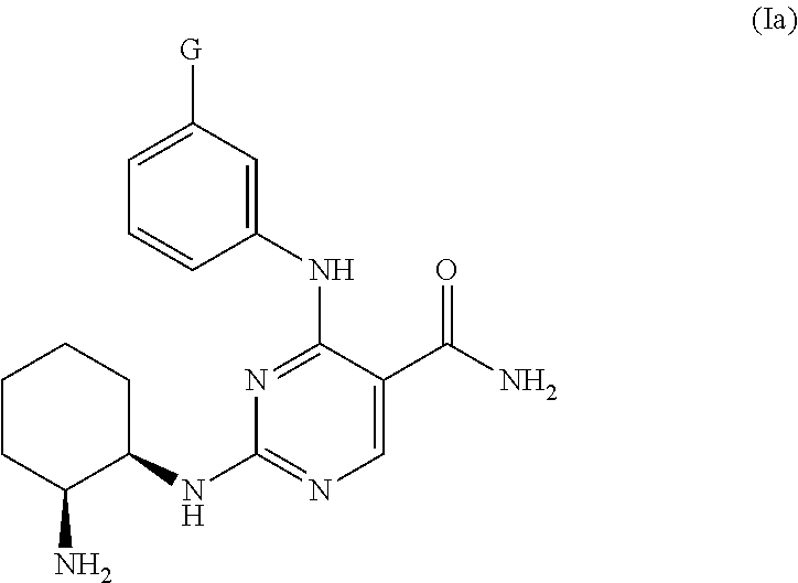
C1([G])=CC=CC(NC2=NC(NC3C(N)CCCC3)=NC=C2C(N)=O)=C1
